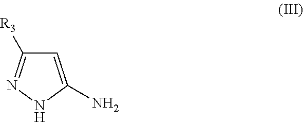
C1=C(N)NN=C1[R3]
